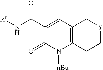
C12=C(CC[Y]C1)N([nBu])C(=O)C(C(N[Rr])=O)=C2
